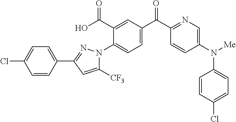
C1=C(C(C2=NC=C(N([Me])C3=CC=C(Cl)C=C3)C=C2)=O)C=C(C(O)=O)C(N2C([CF3])=CC(C3=CC=C(Cl)C=C3)=N2)=C1
